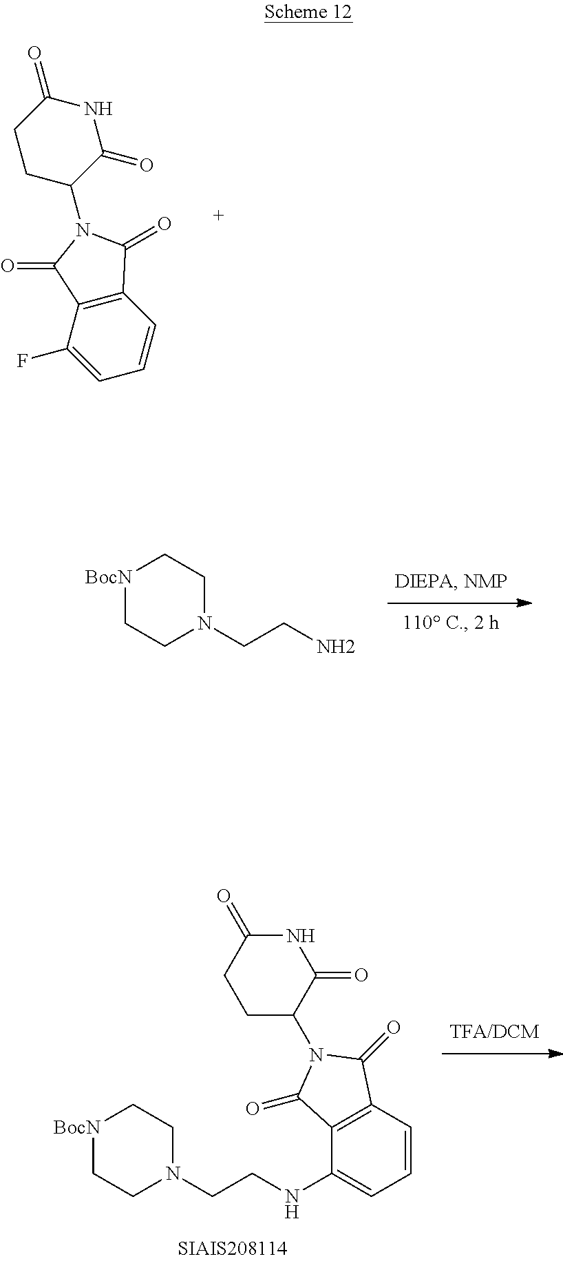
[BocN]1CCN(CCN)CC1.[BocN]1CCN(CCNC2=CC=CC3=C2C(=O)N(C2C(=O)NC(=O)CC2)C3=O)CC1.FC1=CC=CC2=C1C(=O)N(C1C(=O)NC(=O)CC1)C2=O
